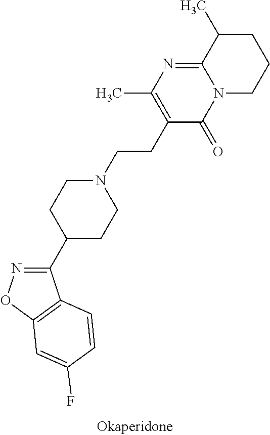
N1=C(C2CCN(CCC3=C(C)N=C4N(C3=O)CCCC4C)CC2)C2=C(O1)C=C(F)C=C2
